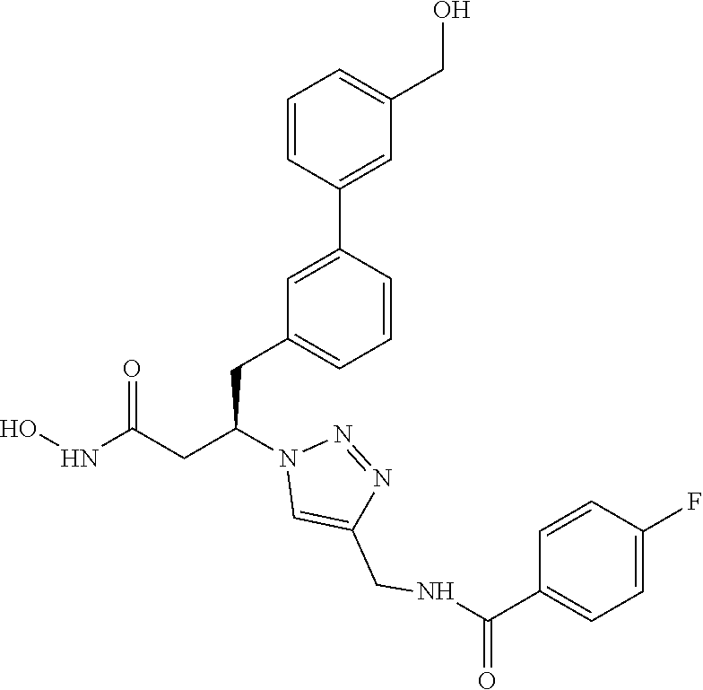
C1(CC(CC(NO)=O)N2C=C(CNC(C3=CC=C(F)C=C3)=O)N=N2)=CC=CC(C2=CC(CO)=CC=C2)=C1
